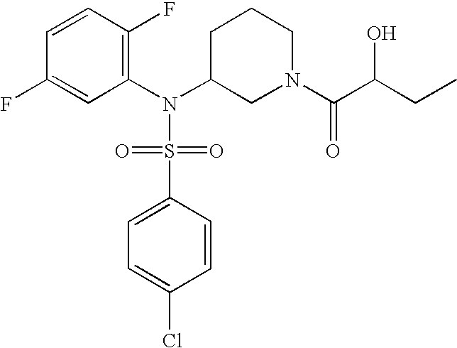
C1=CC(F)=C(N(C2CN(C(=O)C(CC)O)CCC2)S(=O)(=O)C2=CC=C(Cl)C=C2)C=C1F
